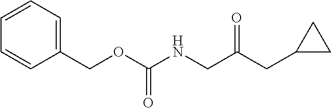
C1=CC=C(COC(=O)NCC(=O)CC2CC2)C=C1
